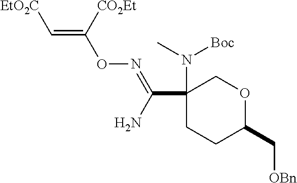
C1(N(C)[Boc])(C(N)=NOC(=C[EtO2C])[CO2Et])CCC(C[OBn])OC1
